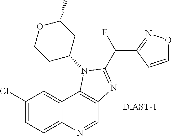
C1(Cl)=CC=C2C(=C1)C1=C(C=N2)N=C(C(C2=NOC=C2)F)N1C1CC(C)OCC1.[DIAST-1]
